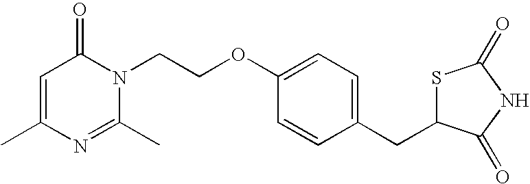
C1(C)=CC(=O)N(CCOC2=CC=C(CC3SC(=O)NC3=O)C=C2)C(C)=N1
